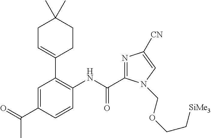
C1=C(C(=O)C)C=CC(NC(=O)C2=NC([CN])=CN2COCC[SiMe3])=C1C1=CCC(C)(C)CC1
